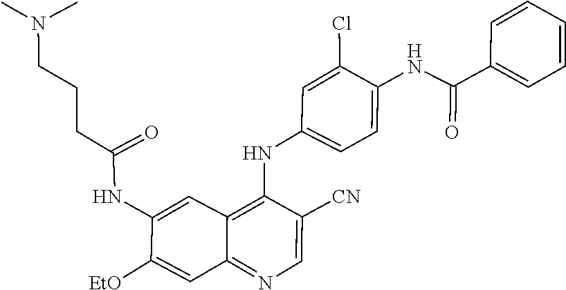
C(CC(=O)NC1=CC2=C(NC3=CC=C(NC(C4=CC=CC=C4)=O)C(Cl)=C3)C([CN])=CN=C2C=C1[EtO])CN(C)C
